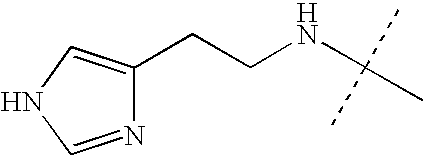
C1(CCNC(C)(C)C)=CNC=N1
